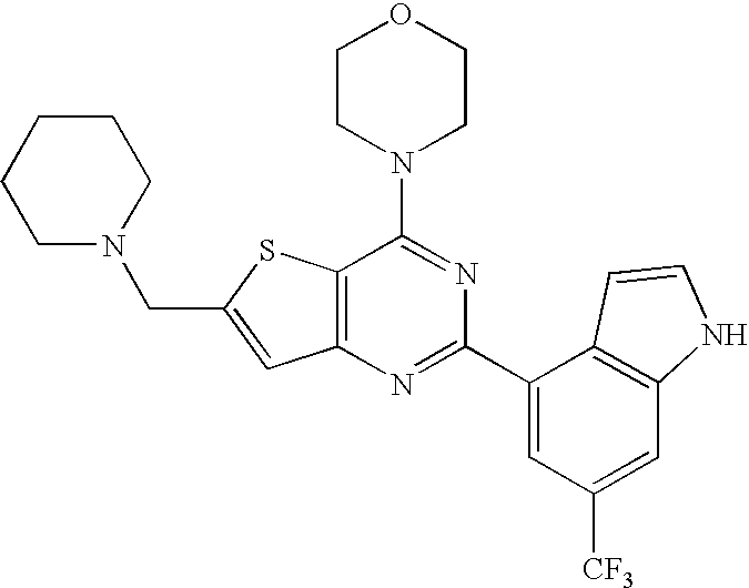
C12=C(N=C(C3=CC([CF3])=CC4=C3C=CN4)N=C1N1CCOCC1)C=C(CN1CCCCC1)S2
